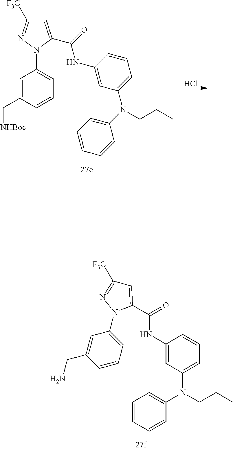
C1=C(C(=O)NC2=CC(N(C3=CC=CC=C3)CCC)=CC=C2)N(C2=CC=CC(C[NHBoc])=C2)N=C1[F3C].Cl.C1=CC=CC(N(CCC)C2=CC=CC(NC(=O)C3=CC([F3C])=NN3C3=CC=CC(CN)=C3)=C2)=C1
